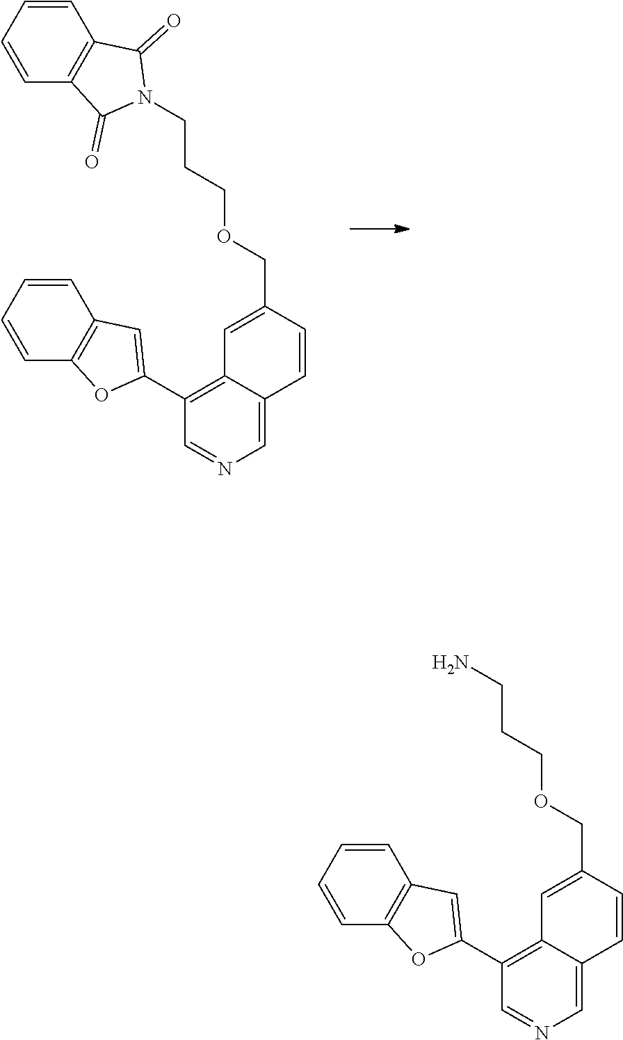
C1=C2C(=C(C3=CC4=C(O3)C=CC=C4)C=N1)C=C(COCCCN1C(=O)C3=C(C1=O)C=CC=C3)C=C2.C1=C2C(=C(C3=CC4=C(O3)C=CC=C4)C=N1)C=C(COCCCN)C=C2
